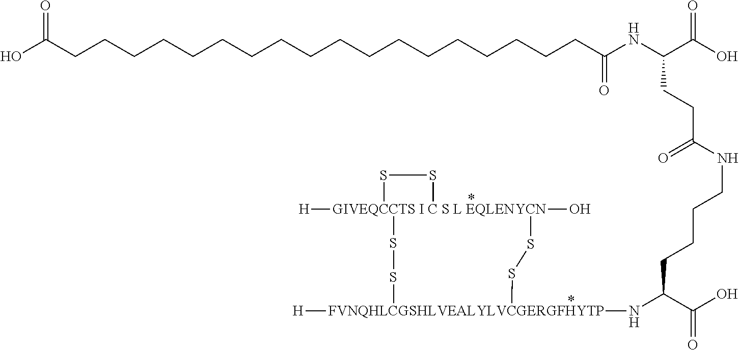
[GIVEQCCTS I C S L EQLENYCN]12([H])(O)(SS[FVNQHLCGSHLVEALYLVCGERGFHYTP]([H])(NC(C(O)=O)CCCCNC(CCC(NC(=O)CCCCCCCCCCCCCCCCCCC(O)=O)C(O)=O)=O)SS1)SS2
